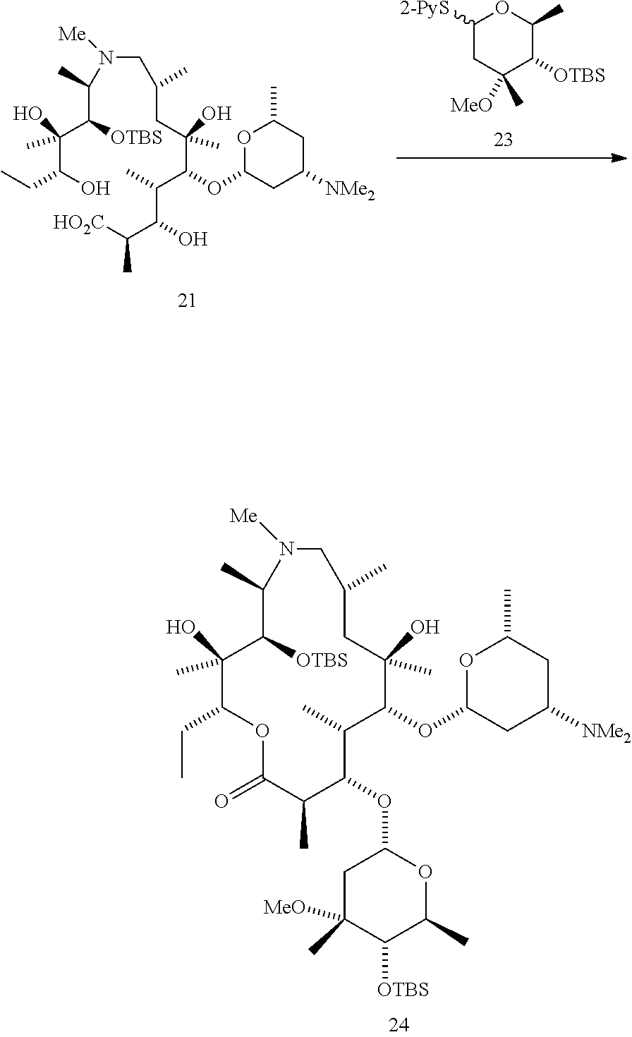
C1(C)CC(O)(C)C(OC2CC([NMe2])CC(C)O2)C(C)C(OC2CC(C)([MeO])C([OTBS])C(C)O2)C(C)C(=O)OC(CC)C(O)(C)C([OTBS])C(C)N([Me])C1.C(CC(O)(C(OC1CC([NMe2])CC(C)O1)C(C)C(O)C([HO2C])C)C)(C)CN([Me])C(C(C(O)(C(O)CC)C)[OTBS])C.C1([2-PyS])CC([MeO])(C)C([OTBS])C(C)O1
